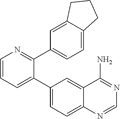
C1=CC=C(C2=CC=C3C(=C2)C(N)=NC=N3)C(C2=CC=C3C(=C2)CCC3)=N1
